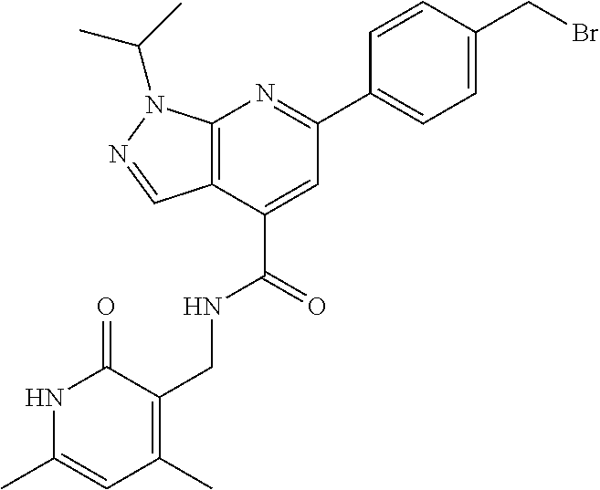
C12=C(C(C(=O)NCC3=C(C)C=C(C)NC3=O)=CC(C3=CC=C(CBr)C=C3)=N1)C=NN2C(C)C
